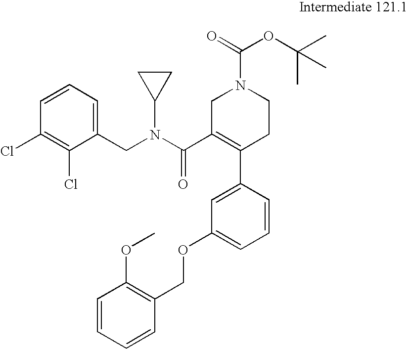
C1=C(C2=C(C(N(C3CC3)CC3=CC=CC(Cl)=C3Cl)=O)CN(C(OC(C)(C)C)=O)CC2)C=CC=C1OCC1=C(OC)C=CC=C1
